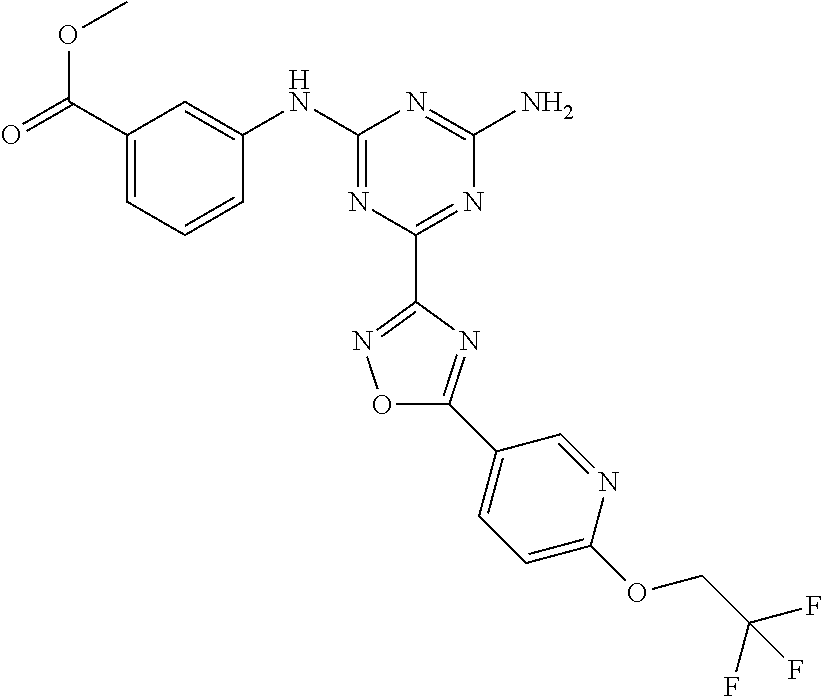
C1(C(=O)OC)=CC=CC(NC2=NC(C3=NOC(C4=CC=C(OCC(F)(F)F)N=C4)=N3)=NC(N)=N2)=C1
